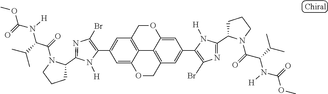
C1(C2=CC3=C4C(=C2)OCC2=C4C(=CC(C4=C(Br)N=C(C5CCCN5C(=O)C(C(C)C)N([H])C(=O)OC)N4[H])=C2)OC3)=C(Br)N=C(C2CCCN2C(=O)C(C(C)C)N([H])C(=O)OC)N1[H]
